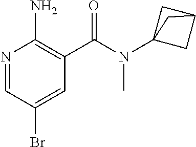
N1=CC(Br)=CC(C(=O)N(C)C23CC(C2)C3)=C1N
